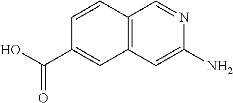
C1=CC2=C(C=C1C(O)=O)C=C(N)N=C2
